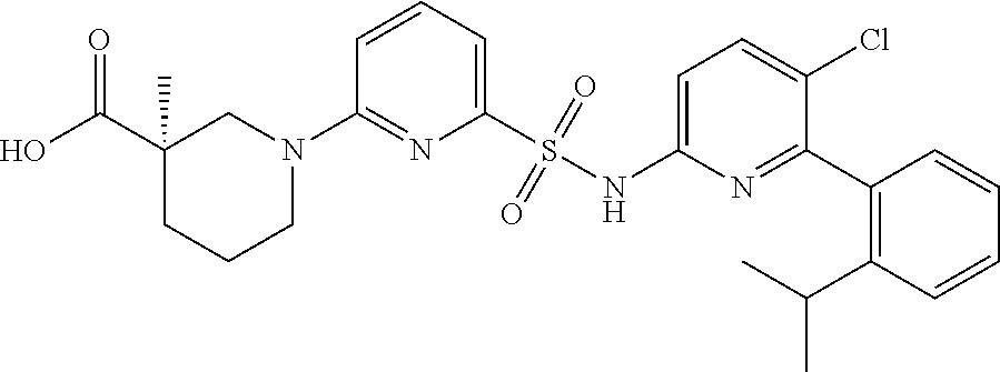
C1(C(O)=O)(C)CCCN(C2=NC(S(NC3=CC=C(Cl)C(C4=C(C(C)C)C=CC=C4)=N3)(=O)=O)=CC=C2)C1
